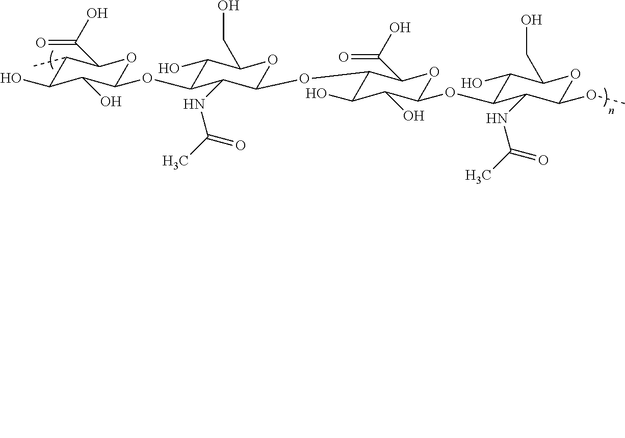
C1(C)C(O)C(O)C(OC2C(O)C(CO)OC(OC3C(O)C(O)C(OC4C(O)C(CO)OC(OC)C4NC(C)=O)OC3C(O)=O)C2NC(C)=O)OC1C(O)=O
